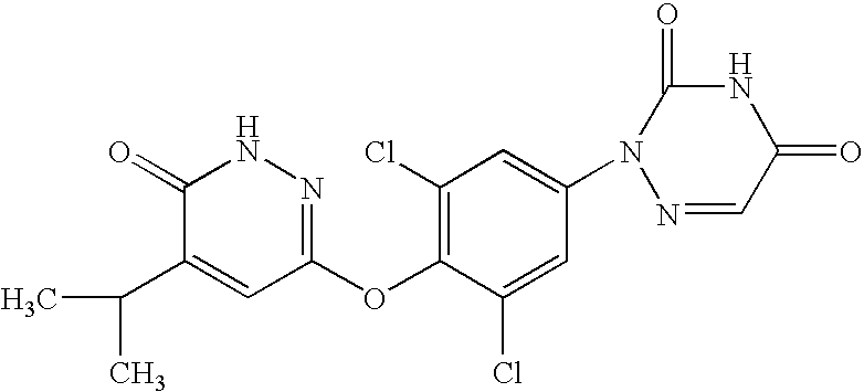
C1(=O)C(C(C)C)=CC(OC2=C(Cl)C=C(N3N=CC(=O)NC3=O)C=C2Cl)=NN1
